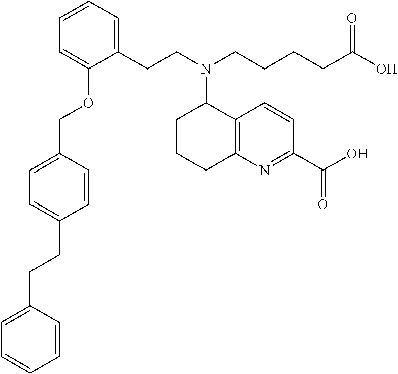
C(C1=CC=C(COC2=CC=CC=C2CCN(CCCCC(O)=O)C2CCCC3=C2C=CC(C(O)=O)=N3)C=C1)CC1=CC=CC=C1
